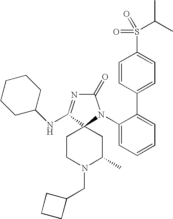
C1(=O)N=C(NC2CCCCC2)C2(N1C1=CC=CC=C1C1=CC=C(S(=O)(=O)C(C)C)C=C1)CCN(CC1CCC1)C(C)C2
